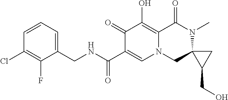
C1(F)=C(Cl)C=CC=C1CNC(C1=CN2CC3(N(C)C(=O)C2=C(O)C1=O)C(CO)C3)=O
